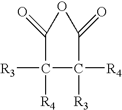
[R3]C1([R4])C(=O)OC(=O)C1([R3])[R4]
